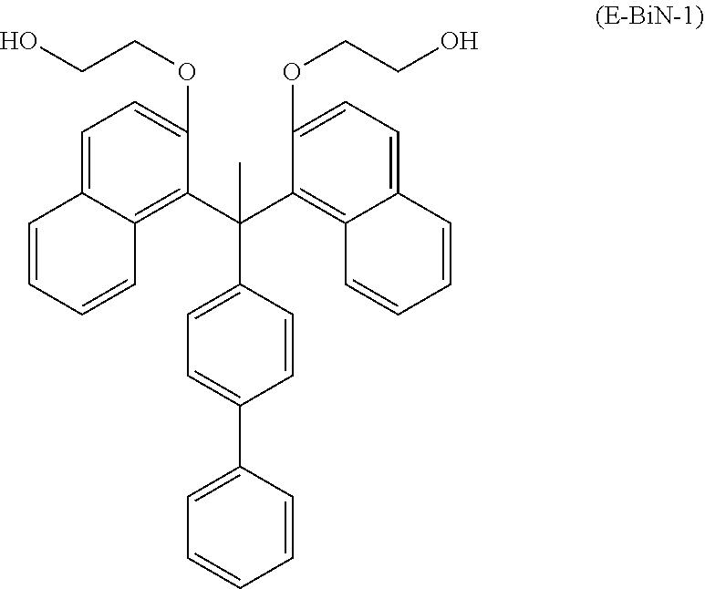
C1(OCCO)=CC=C2C(=C1C(C1=C3C(=CC=C1OCCO)C=CC=C3)(C1=CC=C(C3=CC=CC=C3)C=C1)C)C=CC=C2
